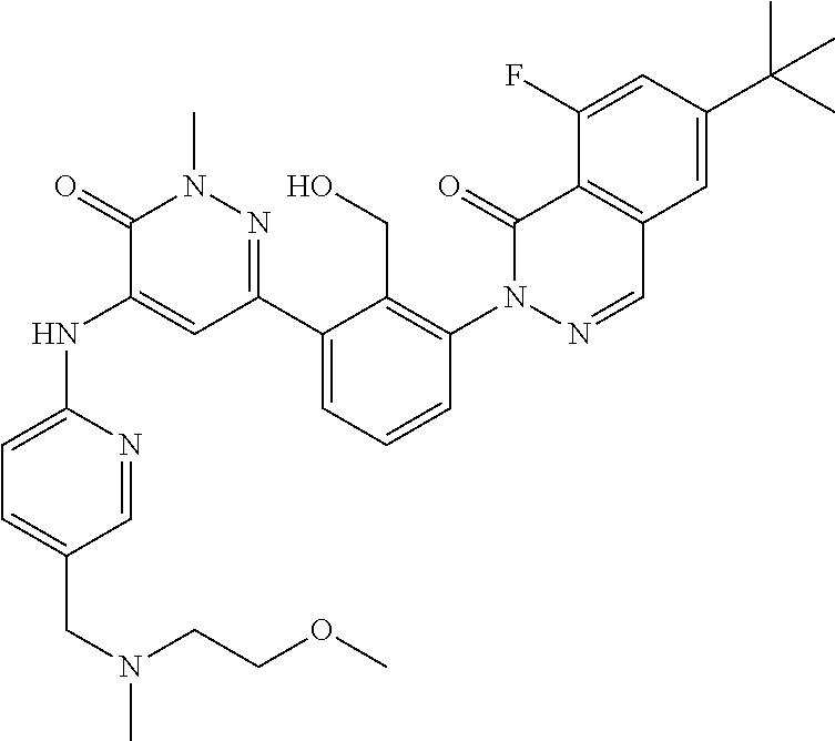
C1=NC(NC2=CC(C3=CC=CC(N4N=CC5=C(C4=O)C(F)=CC(C(C)(C)C)=C5)=C3CO)=NN(C)C2=O)=CC=C1CN(C)CCOC
